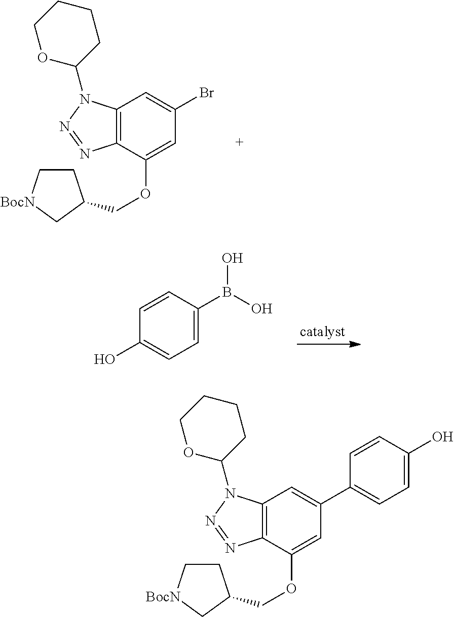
C12=C(C(OCC3CC[BocN]C3)=CC(Br)=C1)N=NN2C1CCCCO1.C1=C(B(O)O)C=CC(O)=C1.C12=C(C(OCC3CC[BocN]C3)=CC(C3=CC=C(O)C=C3)=C1)N=NN2C1CCCCO1
